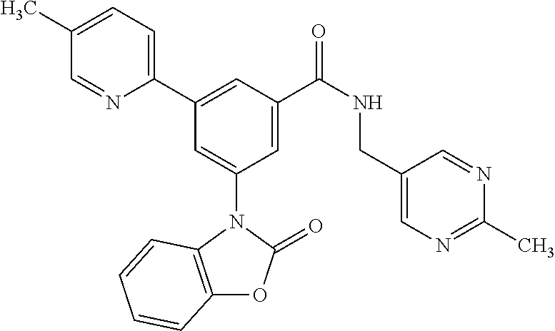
C1(C)=CC=C(C2=CC(C(NCC3=CN=C(C)N=C3)=O)=CC(N3C4=C(OC3=O)C=CC=C4)=C2)N=C1
